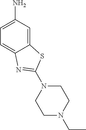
C12=CC(N)=CC=C1N=C(N1CCN(CC)CC1)S2
